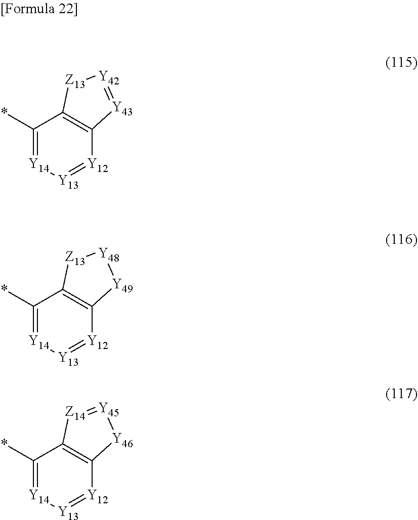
C1(*)=[Y14][Y13]=[Y12]C2=C1[Z13][Y42]=[Y43]2.C1(*)=[Y14][Y13]=[Y12]C2=C1[Z13][Y48][Y49]2.C1(*)=[Y14][Y13]=[Y12]C2=C1[Z14]=[Y45][Y46]2
